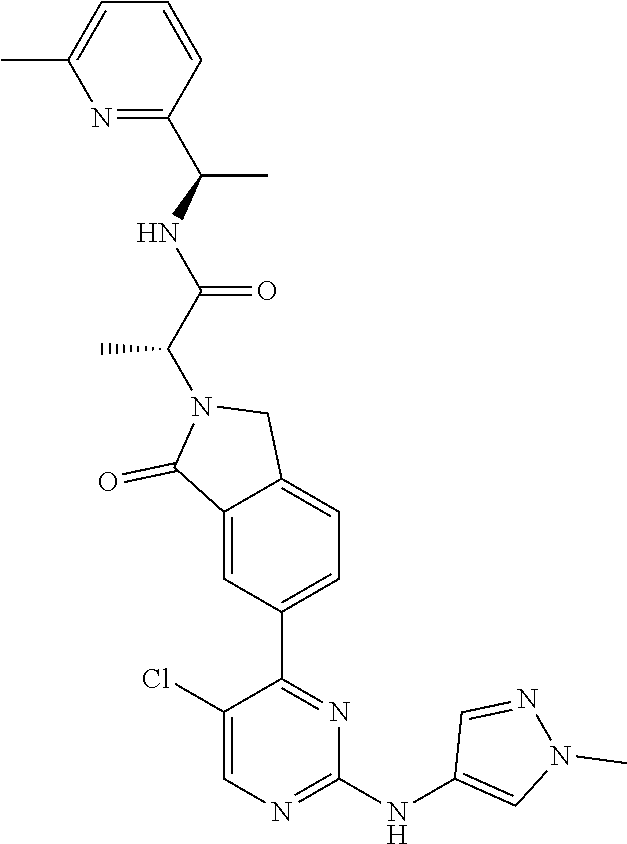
N1=C(C(NC(C(N2C(=O)C3=CC(C4=NC(NC5=CN(C)N=C5)=NC=C4Cl)=CC=C3C2)C)=O)C)C=CC=C1C
